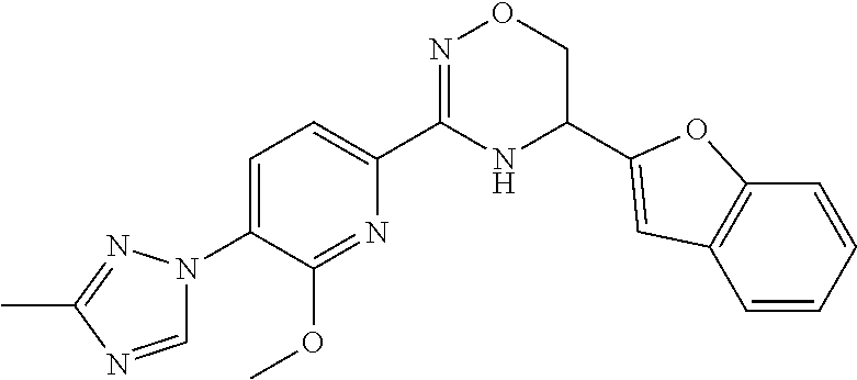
C1=C(N2C=NC(C)=N2)C(OC)=NC(C2=NOCC(C3=CC4=C(O3)C=CC=C4)N2)=C1
